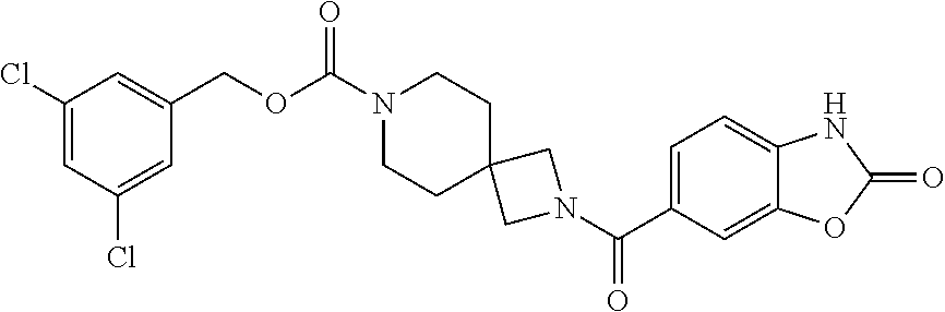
C1=C(C(N2CC3(C2)CCN(C(OCC2=CC(Cl)=CC(Cl)=C2)=O)CC3)=O)C=C2C(=C1)NC(=O)O2
